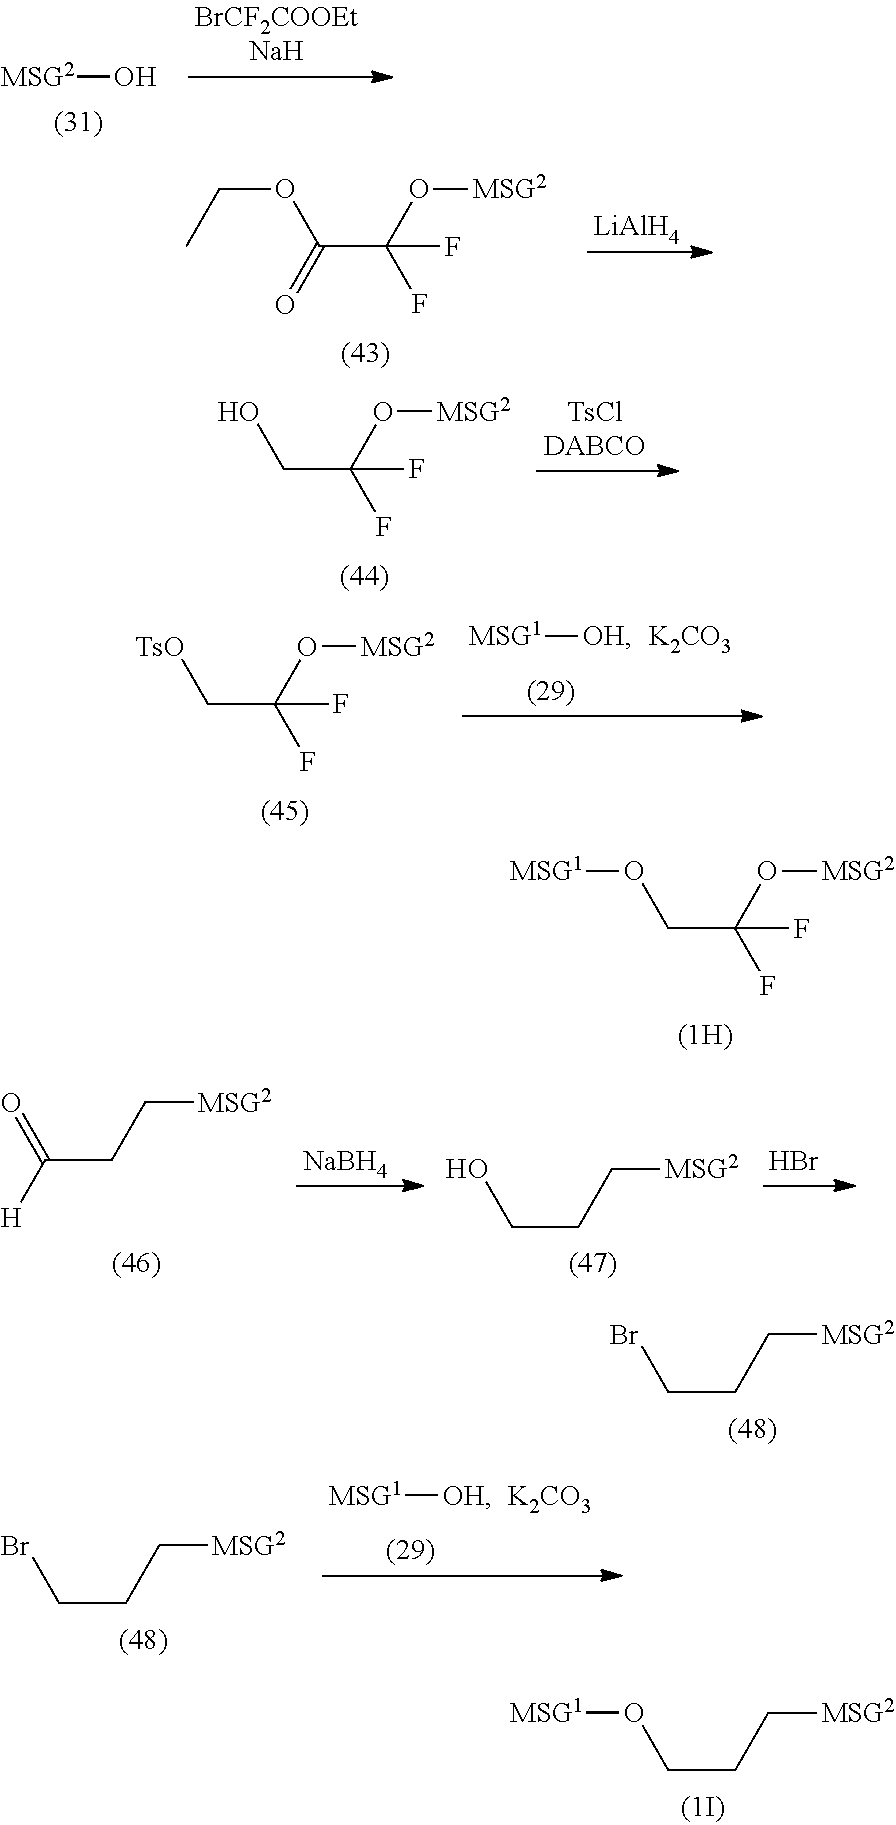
O(CC(O[MSG2])(F)F)[MSG1].[MSG2]O.[LiAlH4].C(OC(C(O[MSG2])(F)F)=O)C.OCC(O[MSG2])(F)F.[TsO]CC(O[MSG2])(F)F.[MSG1][OH].[K2CO3].C(CC[MSG2])Br.C(CC[MSG2])O[MSG1].C(CC[MSG2])(=O)[H].[NaBH4].Br.C(CC[MSG2])O.C(CC[MSG2])Br.[MSG1][OH].[K2CO3]
